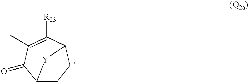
C12CCC(C([R23])=C(C)C1=O)[Y]2
